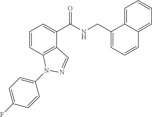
C1=CC2=C(C(C(NCC3=CC=CC4=CC=CC=C34)=O)=C1)C=NN2C1=CC=C(F)C=C1
